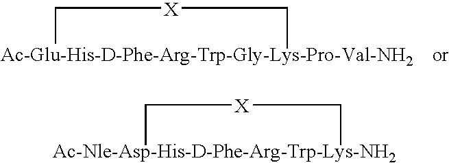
C1[Ac-Glu-His-D-Phe-Arg-Trp-Gly-Lys-Pro-Val-NH2]C[X]1.C1[Ac-Nle-Asp-His-D-Phe-Arg-Trp-Lys-NH2]C[X]1
